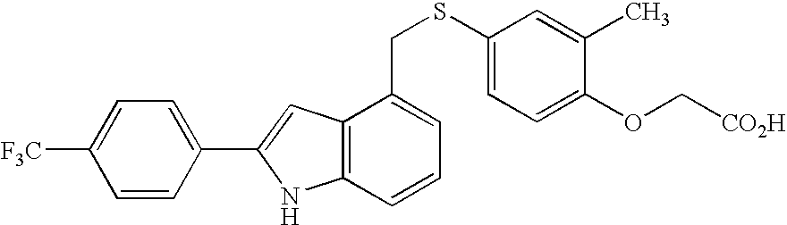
C1([F3C])=CC=C(C2=CC3=C(N2)C=CC=C3CSC2=CC=C(OC[CO2H])C(C)=C2)C=C1
